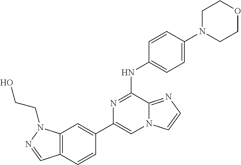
C1(C2=CC3=C(C=C2)C=NN3CCO)=CN2C(=NC=C2)C(NC2=CC=C(N3CCOCC3)C=C2)=N1
